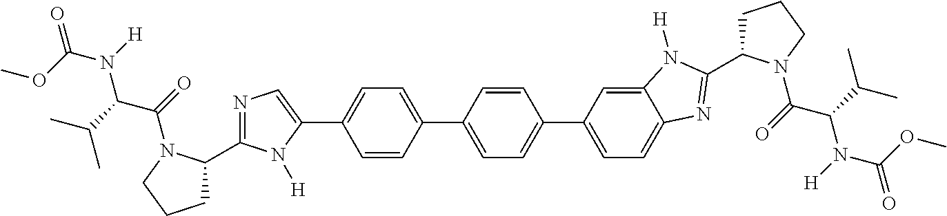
C1=C(C2=CC=C(C3=CC=C4C(=C3)N([H])C(C3CCCN3C(C(N(C(=O)OC)[H])C(C)C)=O)=N4)C=C2)C=CC(C2=CN=C(C3CCCN3C(=O)C(C(C)C)N([H])C(OC)=O)N2[H])=C1
